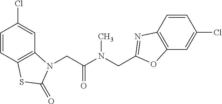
C1=CC2=C(C=C1Cl)N(CC(N(CC1=NC3=C(C=C(Cl)C=C3)O1)C)=O)C(=O)S2
